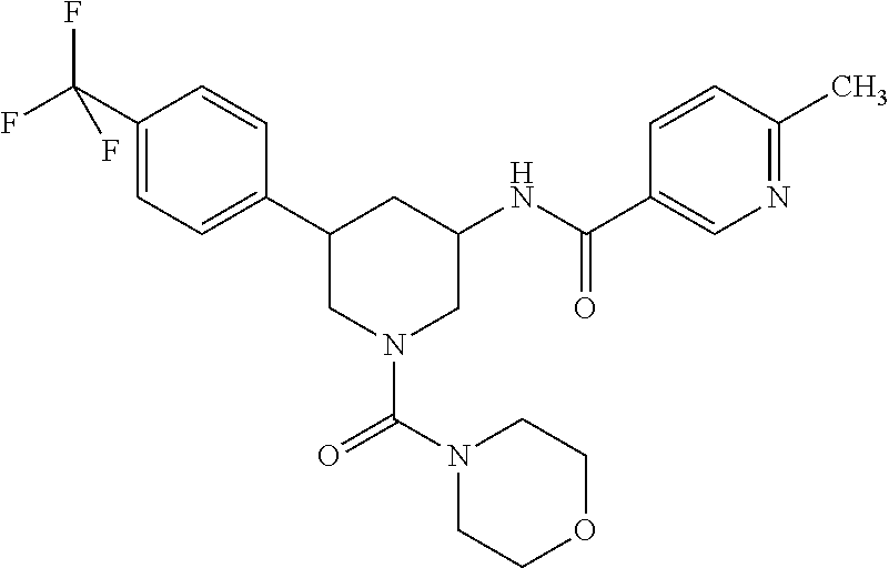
C1(C(F)(F)F)=CC=C(C2CN(C(N3CCOCC3)=O)CC(NC(C3=CN=C(C)C=C3)=O)C2)C=C1
